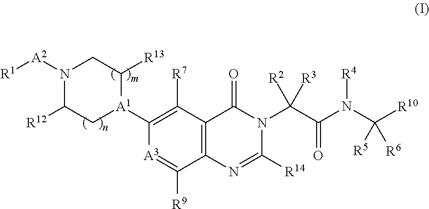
[A3]1=C([R9])C2=C(C([R7])=C1[A1]1C([R13])CN([A2][R1])C([R12])C1)C(=O)N(C(C(N(C([R10])([R6])[R5])[R4])=O)([R3])[R2])C([R14])=N2
